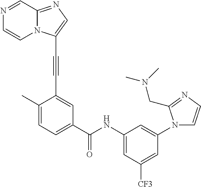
C1=C(C)C(C#CC2=CN=C3N2C=CN=C3)=CC(C(=O)NC2=CC([CF3])=CC(N3C=CN=C3CN(C)C)=C2)=C1
